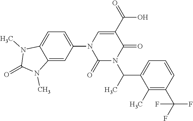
C12=CC=C(N3C(=O)N(C(C4=CC=CC(C(F)(F)F)=C4C)C)C(=O)C(C(O)=O)=C3)C=C1N(C)C(=O)N2C
